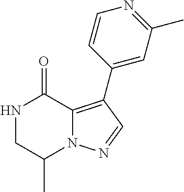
N1CC(C)N2C(=C(C3=CC(C)=NC=C3)C=N2)C1=O
